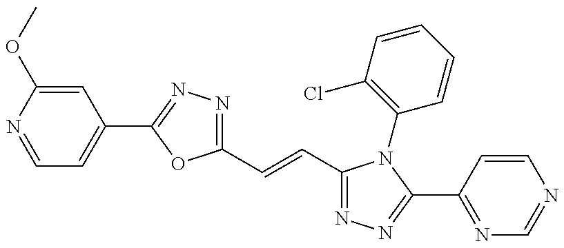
C1=NC(OC)=CC(C2=NN=C(C=CC3=NN=C(C4=NC=NC=C4)N3C3=C(Cl)C=CC=C3)O2)=C1
